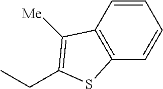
C(C1=C([Me])C2=C(S1)C=CC=C2)C
